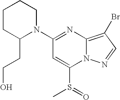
C1(N2CCCCC2CCO)=NC2=C(Br)C=NN2C(S(=O)C)=C1
